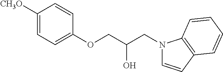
C1([CH3O])=CC=C(OCC(CN2C=CC3=C2C=CC=C3)O)C=C1
